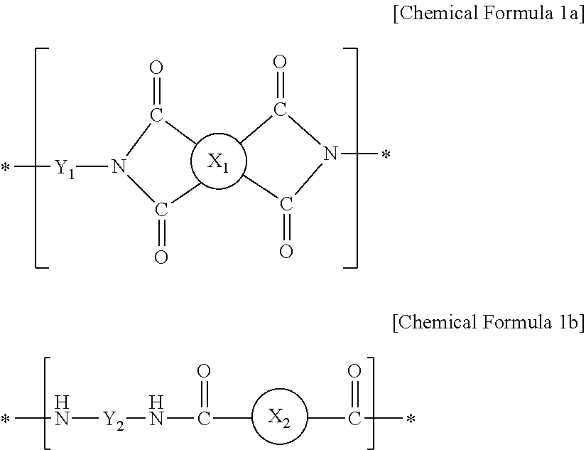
CN[Y2]NC(C)=O.[X2].CC(C)=O.[X1].CC(N(C(C)=O)[Y1]C)=O.CC(N(C(C)=O)C)=O
